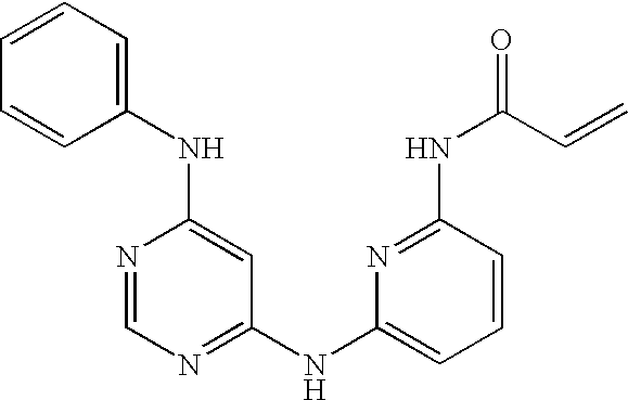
N(C1=CC(NC2=CC=CC(NC(=O)C=C)=N2)=NC=N1)C1=CC=CC=C1
